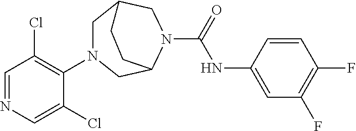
C1=NC=C(Cl)C(N2CC3CN(C(=O)NC4=CC(F)=C(F)C=C4)C(C2)CC3)=C1Cl
